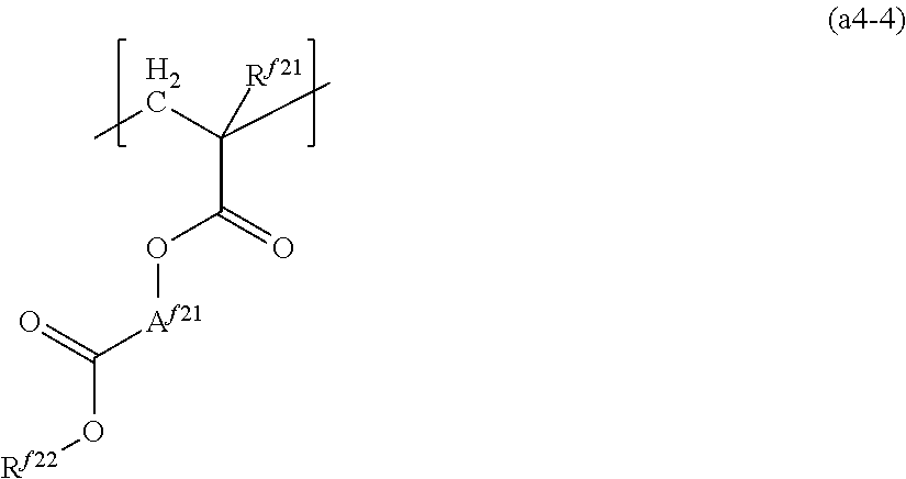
CCC(C)([Rf21])C(=O)O[Af21]C(O[Rf22])=O
